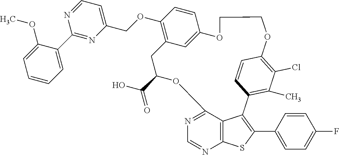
C12=NC=NC3=C1C(=C(C1=CC=C(F)C=C1)S3)C1=C(C)C(Cl)=C(C=C1)OCCOC1=CC(=C(OCC3=CC=NC(C4=CC=CC=C4OC)=N3)C=C1)CC(C(=O)O)O2
